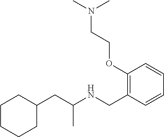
C1C(CC(NCC2=C(OCCN(C)C)C=CC=C2)C)CCCC1
